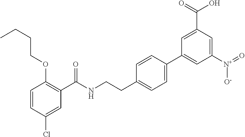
C1=CC(Cl)=CC(C(NCCC2=CC=C(C3=CC([N+]([O-])=O)=CC(C(=O)O)=C3)C=C2)=O)=C1OCCCC
